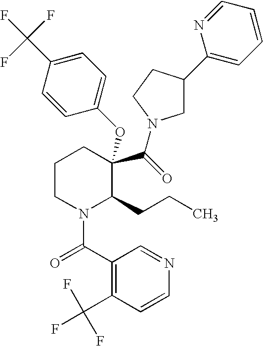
C1CN(C(C2=C(C(F)(F)F)C=CN=C2)=O)C(CCC)C(C(=O)N2CC(C3=CC=CC=N3)CC2)(OC2=CC=C(C(F)(F)F)C=C2)C1
